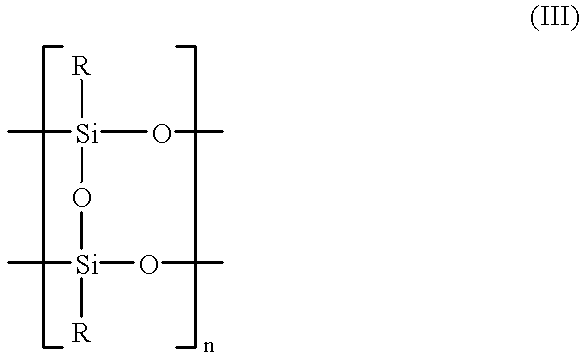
C[Si](OC)([R])O[Si]([R])(OC)C
